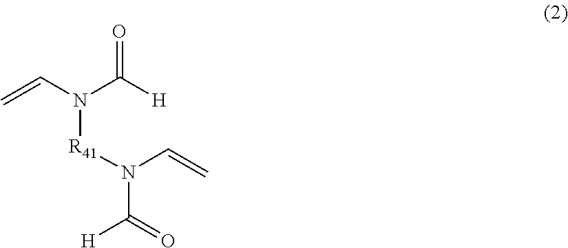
O=C([H])N(C=C)[R41]N(C(=O)[H])C=C
